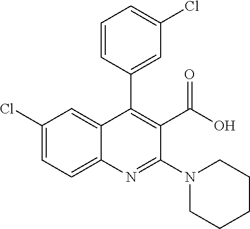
C1(Cl)=CC=C2C(=C1)C(C1=CC(Cl)=CC=C1)=C(C(O)=O)C(N1CCCCC1)=N2
